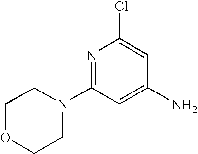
C1OCCN(C2=NC(Cl)=CC(N)=C2)C1
